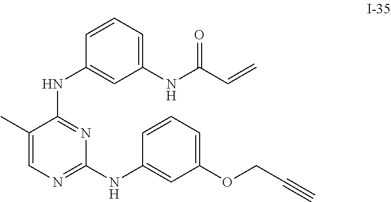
C1(C)=CN=C(NC2=CC(OCC#C)=CC=C2)N=C1NC1=CC(NC(C=C)=O)=CC=C1
